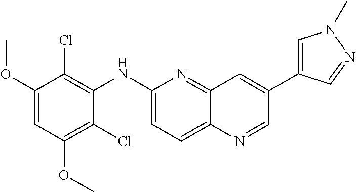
C1(NC2=C(Cl)C(OC)=CC(OC)=C2Cl)=CC=C2C(=N1)C=C(C1=CN(C)N=C1)C=N2
